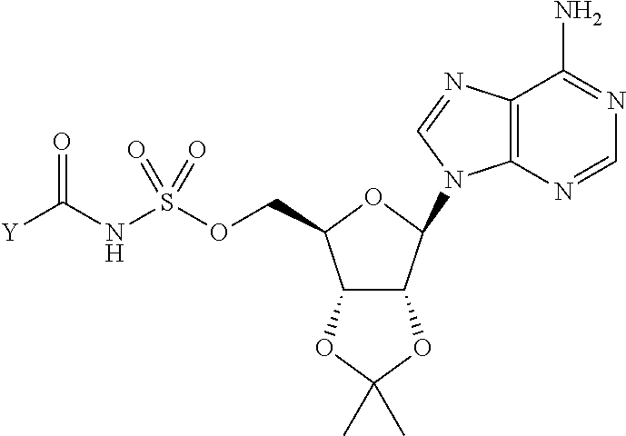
C12=C(N=CN=C1N)N(C1C3C(C(COS(NC([Y])=O)(=O)=O)O1)OC(C)(C)O3)C=N2
